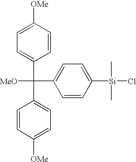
C1=CC([OMe])=CC=C1C(C1=CC=C([OMe])C=C1)(C1=CC=C([Si](Cl)(C)C)C=C1)[MeO]
